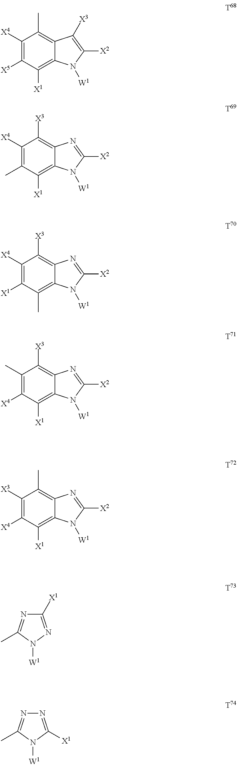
C12=C([X1])C([X5])=C([X4])C(C)=C1C([X3])=C([X2])N2[W1].C12=C([X1])C(C)=C([X4])C([X3])=C1N=C([X2])N2[W1].C12=C(C)C([X1])=C([X4])C([X3])=C1N=C([X2])N2[W1].C12=C([X1])C([X4])=C(C)C([X3])=C1N=C([X2])N2[W1].C12=C([X1])C([X4])=C([X3])C(C)=C1N=C([X2])N2[W1].C1([X1])=NN([W1])C(C)=N1.N1=C([X1])N([W1])C(C)=N1
